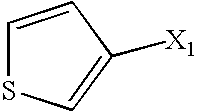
C1=CC([X1])=CS1
